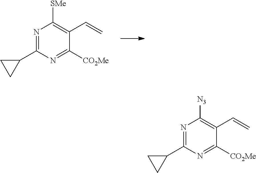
C1(C2=NC([SMe])=C(C=C)C([CO2Me])=N2)CC1.C1(C2=NC([N3])=C(C=C)C([CO2Me])=N2)CC1
